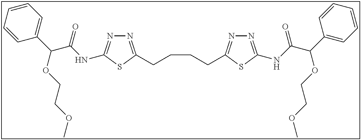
N1=C(CCCCC2=NN=C(NC(C(C3=CC=CC=C3)OCCOC)=O)S2)SC(NC(C(C2=CC=CC=C2)OCCOC)=O)=N1
